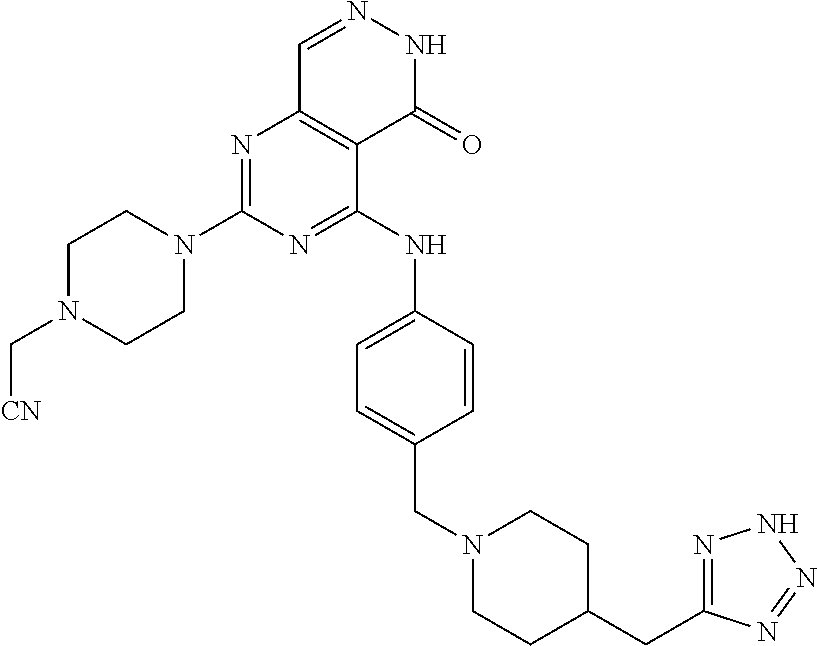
N1=C(N2CCN(C[CN])CC2)N=C(NC2=CC=C(CN3CCC(CC4=NNN=N4)CC3)C=C2)C2=C1C=NNC2=O
